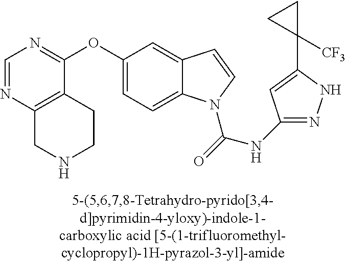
O(C1=CC=C2C(=C1)C=CN2C(=O)NC1=NNC(C2([CF3])CC2)=C1)C1=NC=NC2=C1CCNC2
